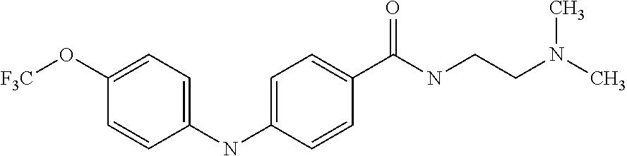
C1=CC(NC2=CC=C(C(NCCN(C)C)=O)C=C2)=CC=C1O[F3C]
